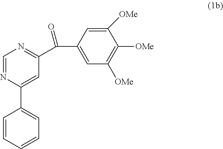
C1=C([OMe])C([OMe])=C([OMe])C=C1C(C1=NC=NC(C2=CC=CC=C2)=C1)=O
